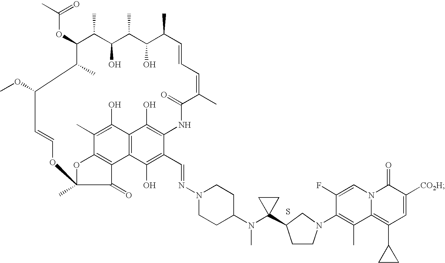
C1(OC(C)=O)C(C)C(O)C(C)C(O)C(C)C=CC=C(C)C(=O)NC2=C(O)C3=C(C(O)=C2C=NN2CCC(N(C4(C5CCN(C6=C(C)C7=C(C8CC8)C=C([CO2H])C(=O)N7C=C6F)C5)CC4)C)CC2)C2=C(C(C)=C3O)OC(C)(C2=O)OC=CC(OC)C1C.S
